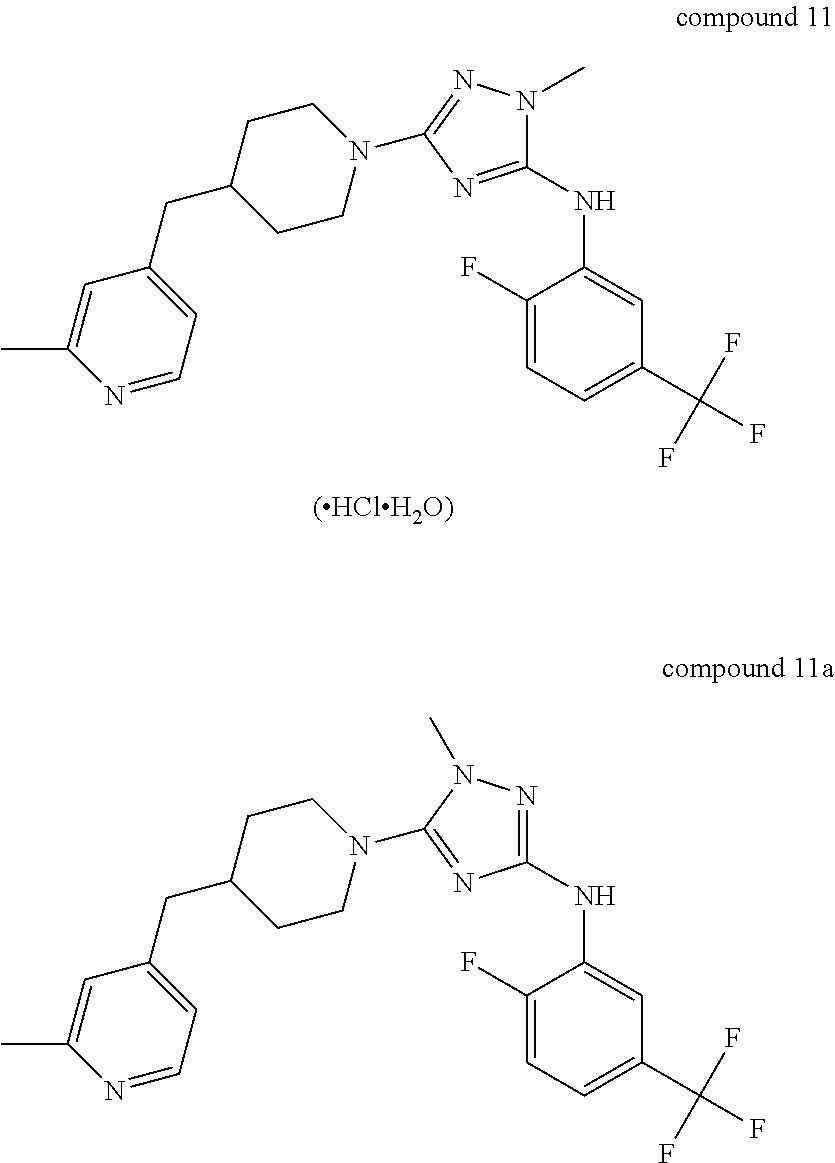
C1=C(C)N=CC=C1CC1CCN(C2=NN(C)C(NC3=CC(C(F)(F)F)=CC=C3F)=N2)CC1.C1=C(C)N=CC=C1CC1CCN(C2=NC(NC3=CC(C(F)(F)F)=CC=C3F)=NN2C)CC1
